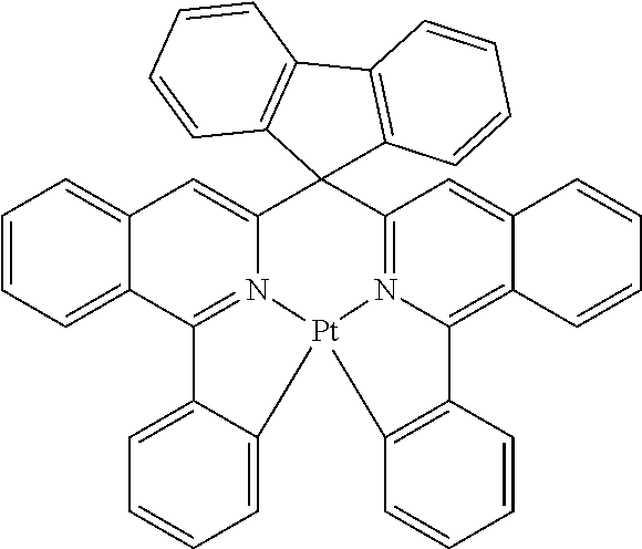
C12(C3=N4C(=C5C(=C3)C=CC=C5)C3=C([Pt]45N4=C(C6=CC=CC=C6C=C14)C1=CC=CC=C15)C=CC=C3)C1=C(C3=C2C=CC=C3)C=CC=C1
